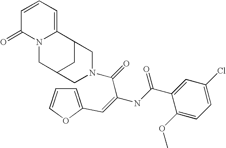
C1=CC=C2N(C1=O)CC1CC2CN(C(=O)C(NC(C2=CC(Cl)=CC=C2OC)=O)=CC2=CC=CO2)C1
